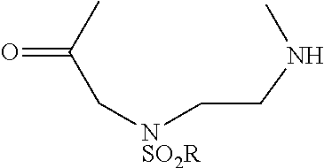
N(CC[NSO2R]CC(=O)C)C
